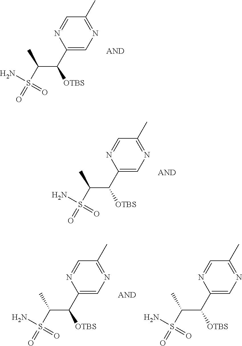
C1(C(C(S(=O)(=O)N)C)[OTBS])=CN=C(C)C=N1.C1(C(C(S(=O)(=O)N)C)[OTBS])=CN=C(C)C=N1.C1(C(C(S(=O)(=O)N)C)[OTBS])=CN=C(C)C=N1.C1(C(C(S(=O)(=O)N)C)[OTBS])=CN=C(C)C=N1
